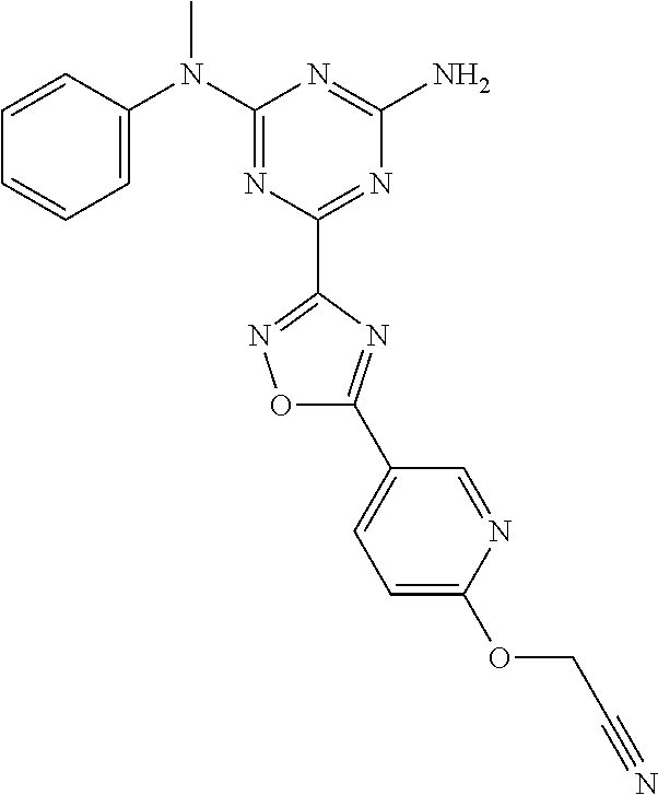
C1=CC(N(C2=NC(C3=NOC(C4=CC=C(OCC#N)N=C4)=N3)=NC(N)=N2)C)=CC=C1
